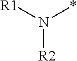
N([R2])([R1])*
